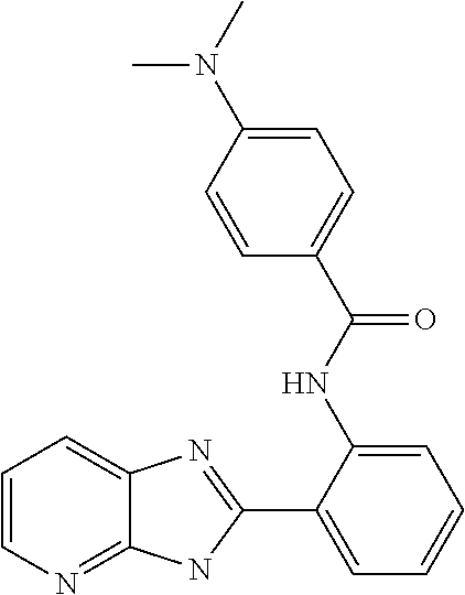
C1(NC(C2=CC=C(N(C)C)C=C2)=O)=CC=CC=C1C1=NC2=CC=CN=C2N1
